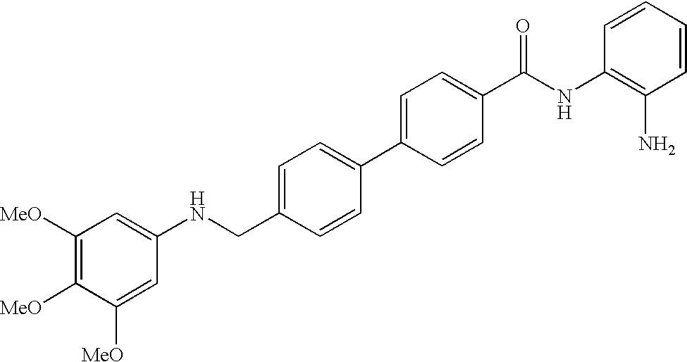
C1=CC(C2=CC=C(C(NC3=C(N)C=CC=C3)=O)C=C2)=CC=C1CNC1=CC([MeO])=C([MeO])C([MeO])=C1
